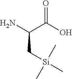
NC(C(O)=O)C[Si](C)(C)C
